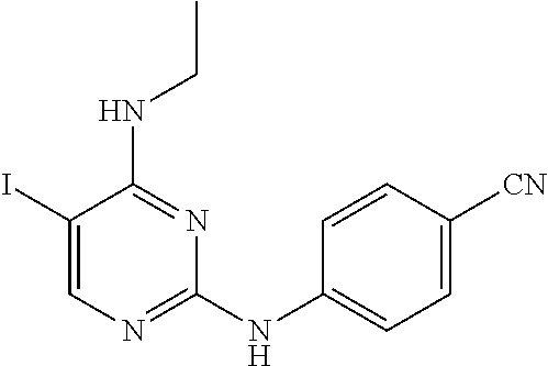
C1(I)=CN=C(NC2=CC=C([CN])C=C2)N=C1NCC
